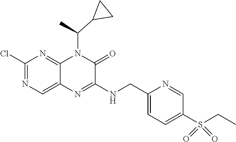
C1(Cl)=NC=C2C(=N1)N(C(C)C1CC1)C(=O)C(NCC1=CC=C(S(CC)(=O)=O)C=N1)=N2
